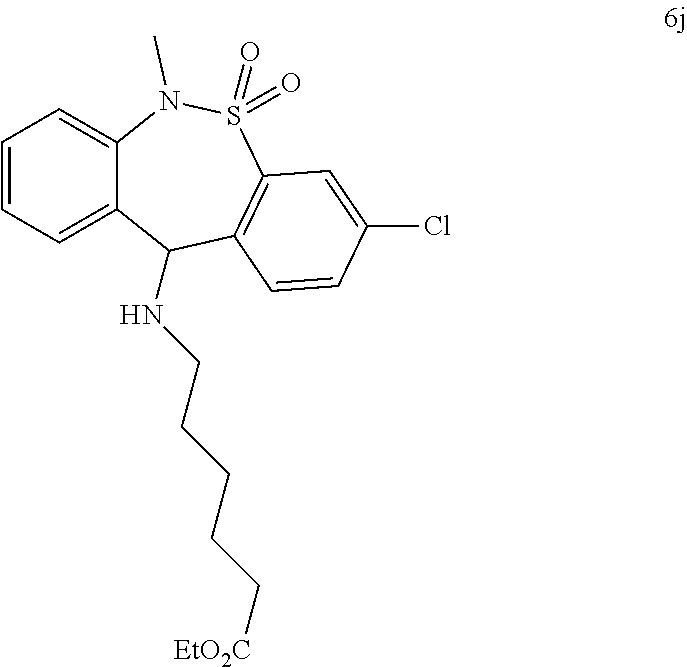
C1=CC=C2C(=C1)N(C)S(=O)(=O)C1=C(C2NCCCCC[EtO2C])C=CC(Cl)=C1
